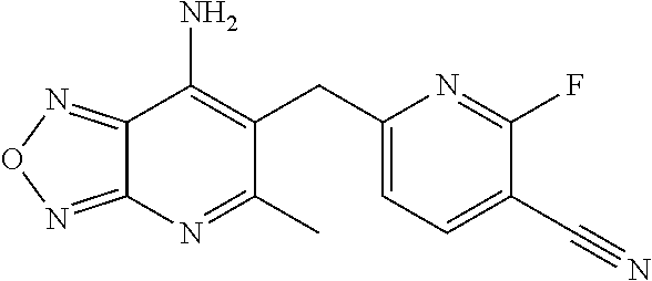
C12=NON=C1N=C(C)C(CC1=CC=C(C#N)C(F)=N1)=C2N
